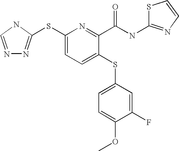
N1=CNC(SC2=CC=C(SC3=CC=C(OC)C(F)=C3)C(C(NC3=NC=CS3)=O)=N2)=N1
